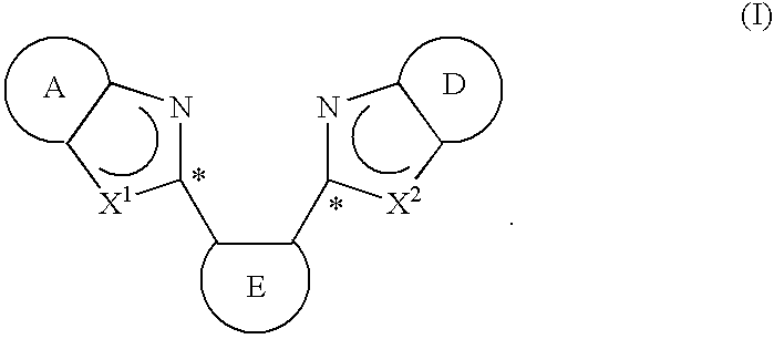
C(CC1NCC[X2]1)C1NCC[X1]1.[D]
